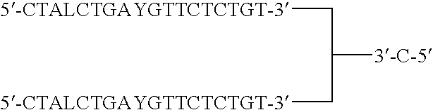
C([3-C-5])(C[5-CTALCTGAYGTTCTCTGT-3])C[5-CTALCTGAYGTTCTCTGT-3]
